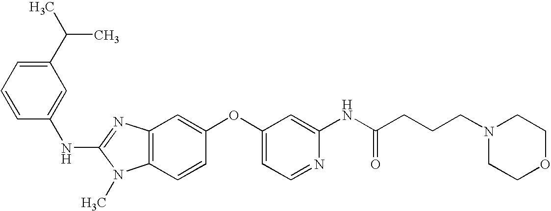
C1(C(C)C)=CC=CC(NC2=NC3=C(N2C)C=CC(OC2=CC=NC(NC(CCCN4CCOCC4)=O)=C2)=C3)=C1
